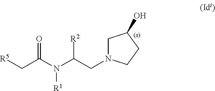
C1N(CC(N(C(C[R5])=O)[R1])[R2])CCC1O
